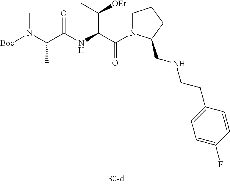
N(C(C([OEt])C)C(=O)N1CCCC1CNCCC1=CC=C(F)C=C1)C(=O)C(C)N(C)[Boc]
